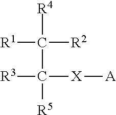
[R1]C([R2])(C([R5])([X][A])[R3])[R4]
